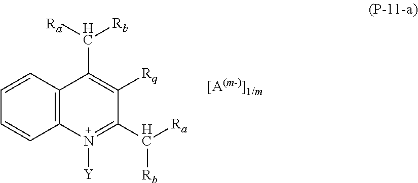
C12=C(N([Y])=C(C([Ra])[Rb])C([Rq])=C1C([Ra])[Rb])C=CC=C2
